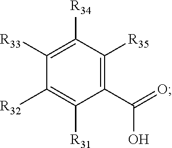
C1(C(O)=O)=C([R35])C([R34])=C([R33])C([R32])=C1[R31]
